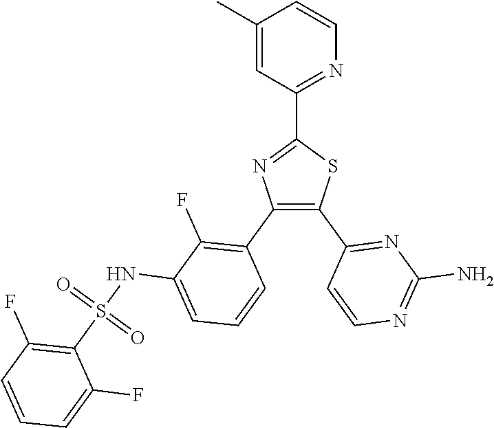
N1=C(C2=NC(C3=C(F)C(NS(C4=C(F)C=CC=C4F)(=O)=O)=CC=C3)=C(C3=NC(N)=NC=C3)S2)C=C(C)C=C1
